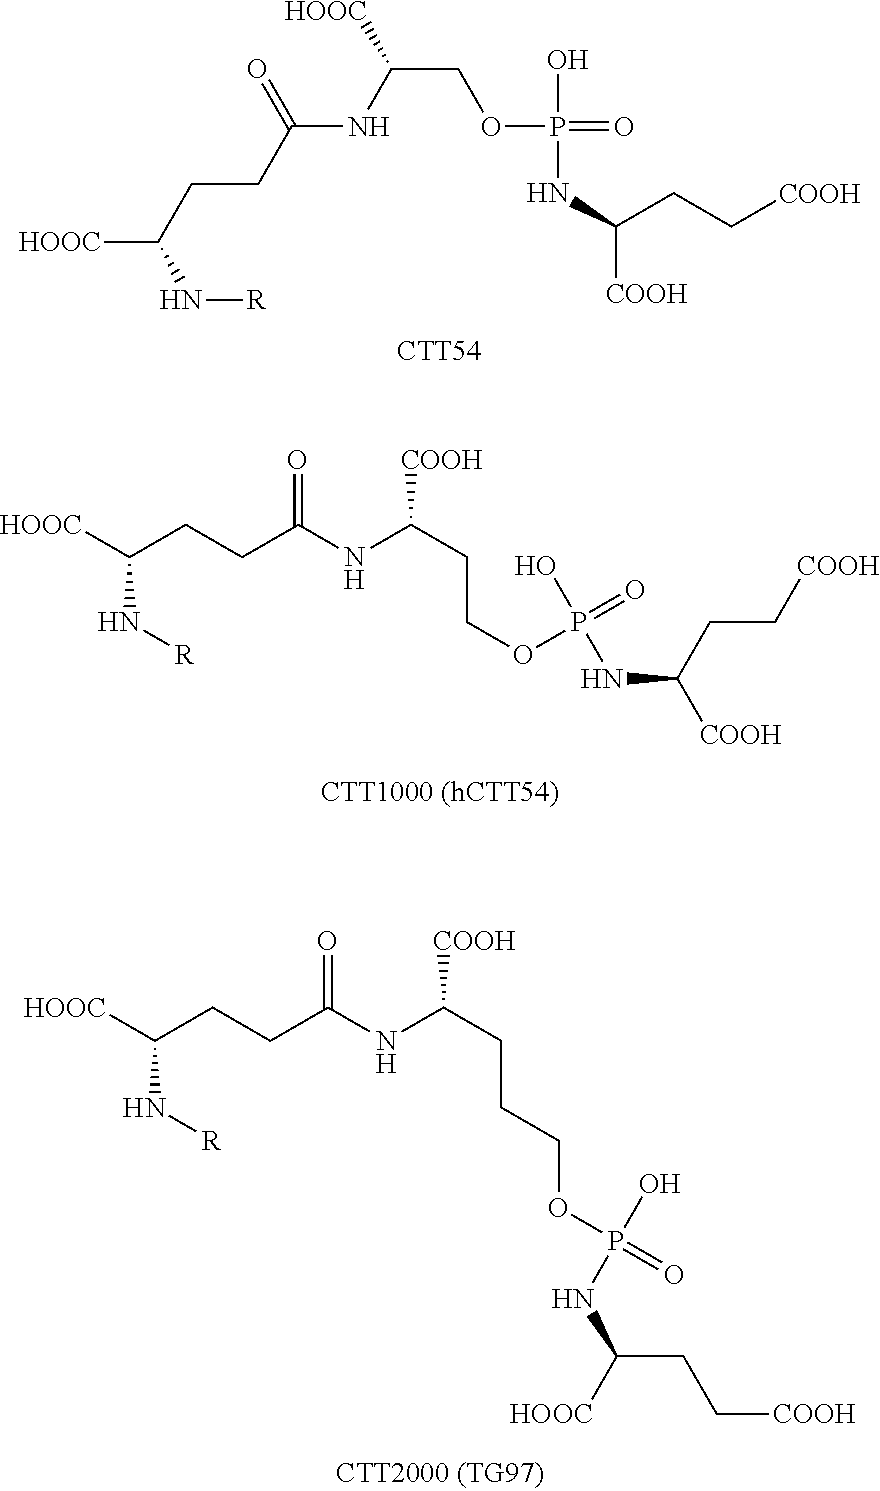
[HOOC]C(CCC(NC(COP(=O)(O)NC([COOH])CC[COOH])[HOOC])=O)N[R].[CTT54].[HOOC]C(CCC(NC(CCOP(=O)(NC([COOH])CC[COOH])O)[COOH])=O)N[R].[HOOC]C(CCC(NC(CCCOP(=O)(O)NC([HOOC])CC[COOH])[COOH])=O)N[R]
